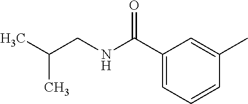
C1(C(=O)NCC(C)C)=CC=CC(C)=C1
